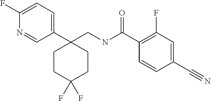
C1=C(F)N=CC(C2(CNC(C3=C(F)C=C(C#N)C=C3)=O)CCC(F)(F)CC2)=C1
